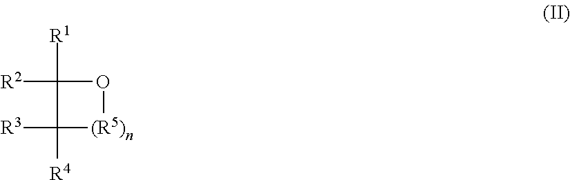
[R2]C1([R1])O[(R5)n]C1([R3])[R4]
